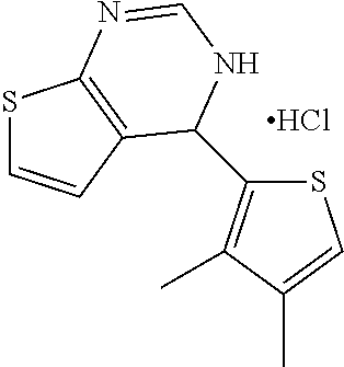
Cl.S1C(C2C3=C(SC=C3)N=CN2)=C(C)C(C)=C1
